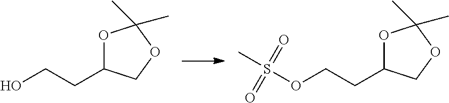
O1C(CCO)COC1(C)C.O1C(CCOS(C)(=O)=O)COC1(C)C
